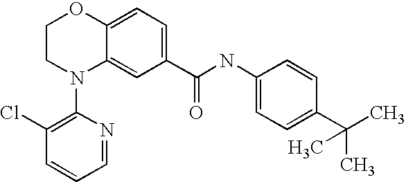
C12=CC(C(NC3=CC=C(C(C)(C)C)C=C3)=O)=CC=C1OCCN2C1=C(Cl)C=CC=N1
